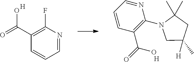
C1=CC(C(=O)O)=C(F)N=C1.[H].N1(C2=C(C(=O)O)C=CC=N2)CC(C)([H])CC1(C)C.[H]
